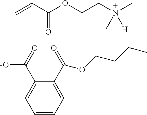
C=CC(OCCN(C)(C)[H])=O.[-O]C(=O)C1=CC=CC=C1C(=O)OCCCC
